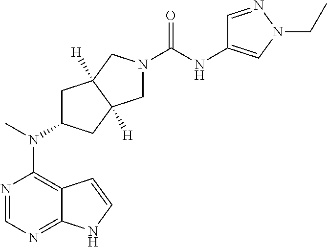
C12=C(N(C)C3CC4([H])C([H])(C3)CN(C(=O)NC3=CN(CC)N=C3)C4)N=CN=C1NC=C2
